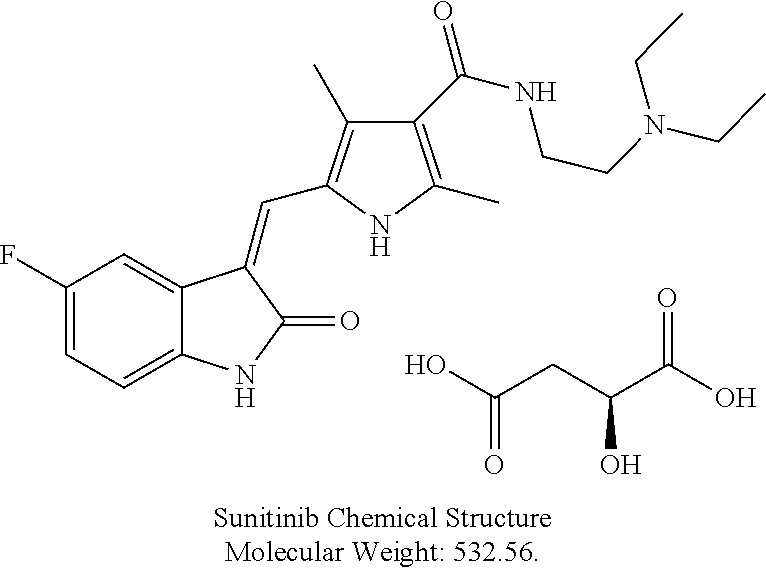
C1(F)=CC=C2C(=C1)C(=CC1=C(C)C(C(=O)NCCN(CC)CC)=C(C)N1)C(=O)N2.C(=O)(CC(O)C(=O)O)O
